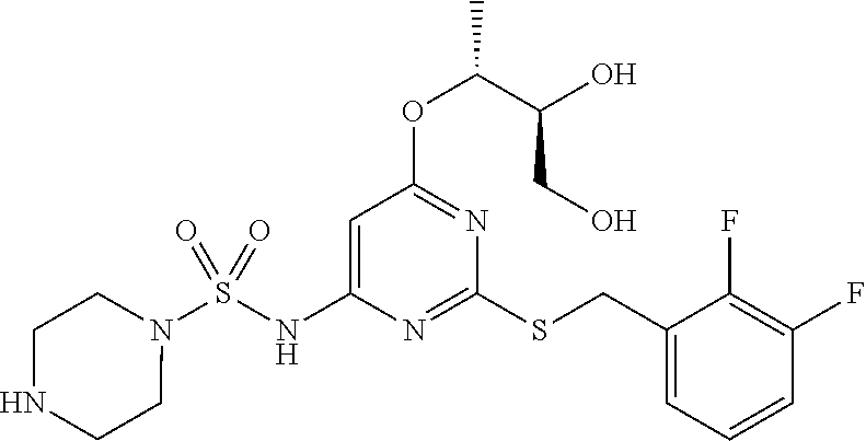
C1(CSC2=NC(NS(N3CCNCC3)(=O)=O)=CC(OC(C(CO)O)C)=N2)=CC=CC(F)=C1F
